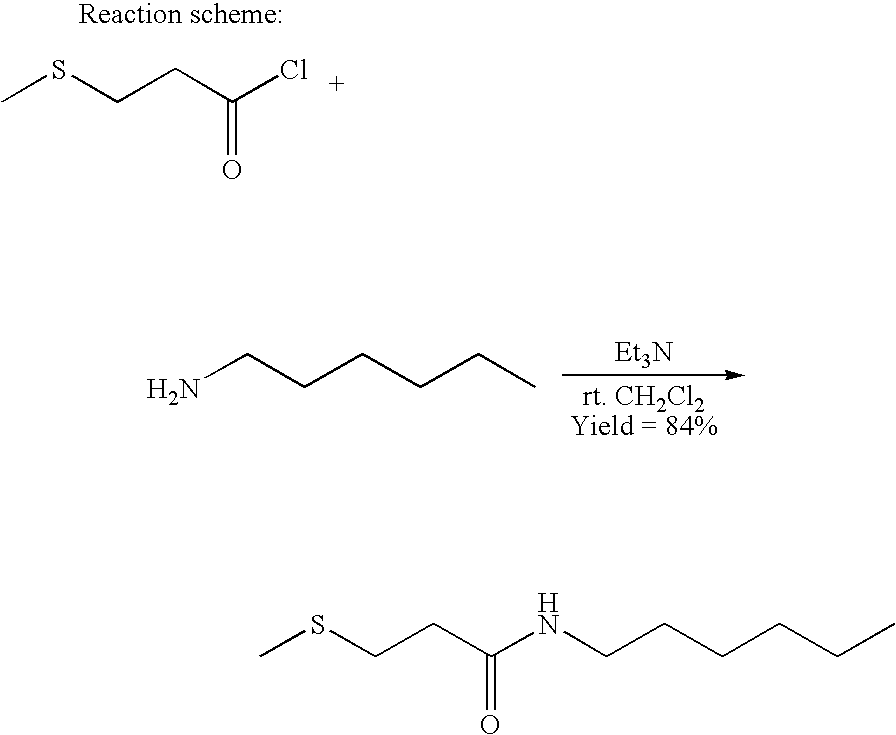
CSCCC(Cl)=O.NCCCCCC.[Et3N].CSCCC(NCCCCCC)=O
